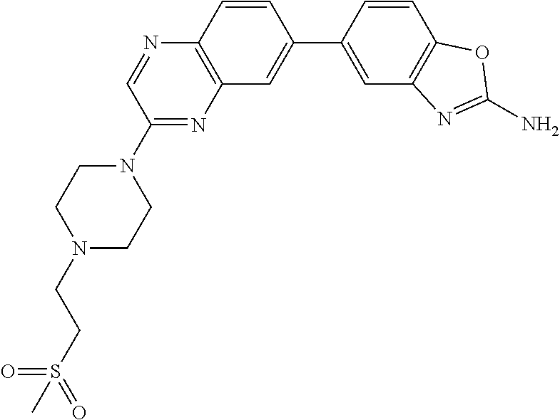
N1(C2=NC3=C(N=C2)C=CC(C2=CC4=C(C=C2)OC(N)=N4)=C3)CCN(CCS(=O)(=O)C)CC1
